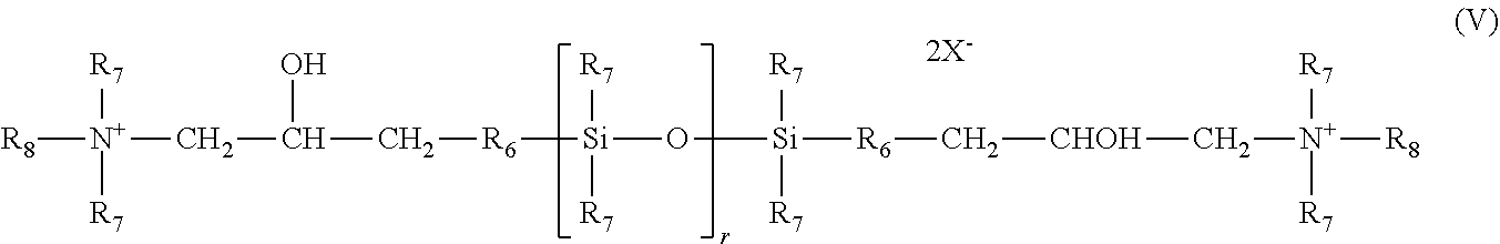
[R8][N+](CC(C[R6][Si](O[Si]([R6]C[CHOH]C[N+]([R8])([R7])[R7])([R7])[R7])([R7])[R7])O)([R7])[R7].[2X-]
